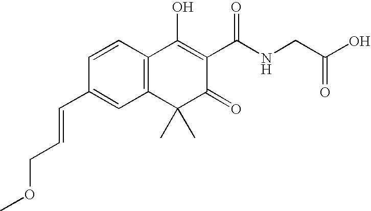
C1=CC(C=CCOC)=CC2=C1C(O)=C(C(NCC(O)=O)=O)C(=O)C2(C)C
